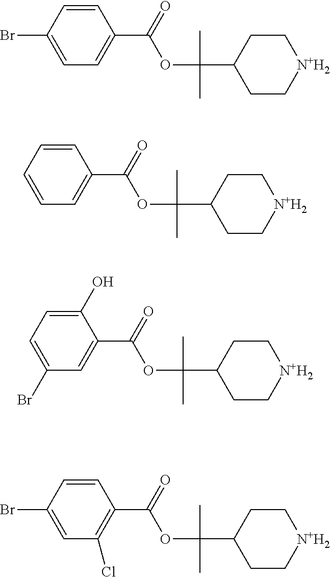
C1(C(=O)OC(C)(C2CC[N+H2]CC2)C)=CC=C(Br)C=C1.C1(C(=O)OC(C)(C2CC[N+H2]CC2)C)=CC=CC=C1.C1(C(=O)OC(C)(C2CC[N+H2]CC2)C)=CC(Br)=CC=C1O.C1(C(=O)OC(C)(C2CC[N+H2]CC2)C)=C(Cl)C=C(Br)C=C1
